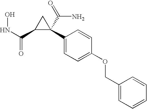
ONC(=O)C1C(C(=O)N)(C2=CC=C(OCC3=CC=CC=C3)C=C2)C1
